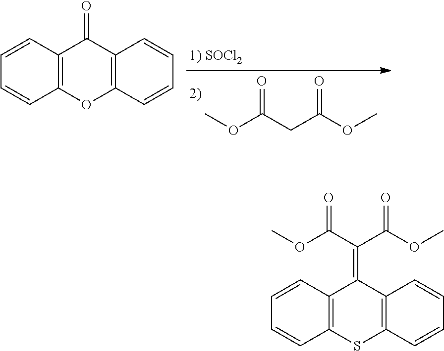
COC(CC(OC)=O)=O.C1=CC2=C(C=C1)OC1=C(C2=O)C=CC=C1.C1=CC2=C(C=C1)SC1=C(C2=C(C(OC)=O)C(OC)=O)C=CC=C1
